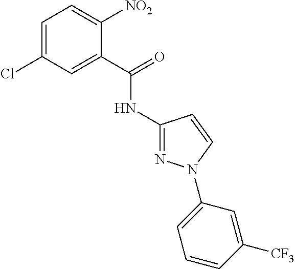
C1(NC(C2=CC(Cl)=CC=C2[NO2])=O)=NN(C2=CC=CC([CF3])=C2)C=C1
